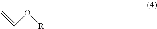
C(O[R])=C
